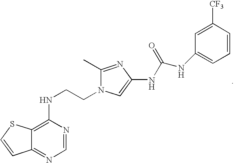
C1(NCCN2C(C)=NC(NC(NC3=CC=CC([CF3])=C3)=O)=C2)=C2C(=NC=N1)C=CS2
